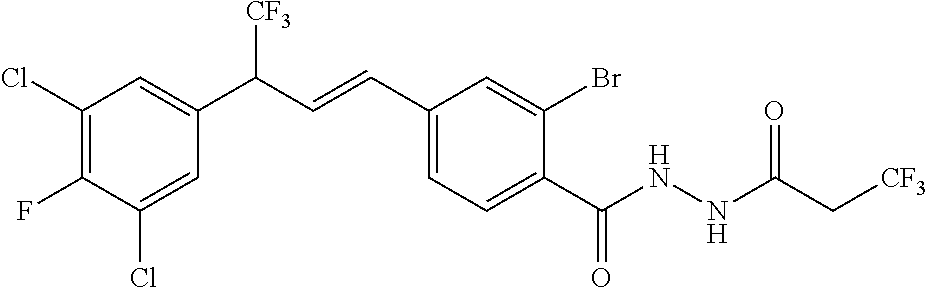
C1(Cl)=C(F)C(Cl)=CC(C(C=CC2=CC=C(C(NNC(C[CF3])=O)=O)C(Br)=C2)[CF3])=C1
